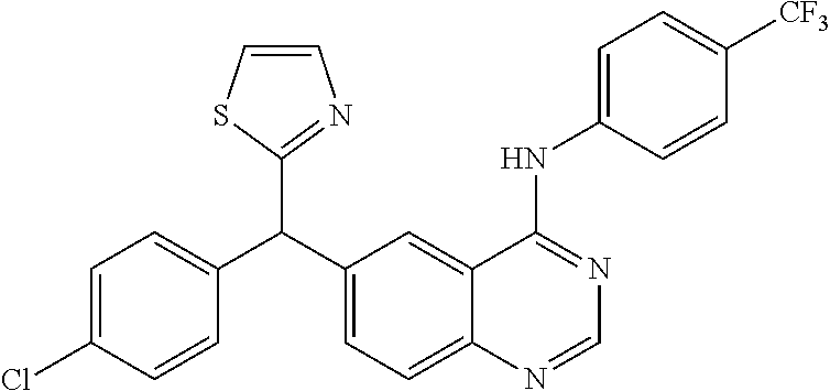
C1=C(Cl)C=CC(C(C2=CC=C3C(=C2)C(NC2=CC=C([CF3])C=C2)=NC=N3)C2=NC=CS2)=C1
